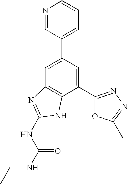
C1=C(C2=CC=CN=C2)C=C(C2=NN=C(C)O2)C2=C1N=C(NC(=O)NCC)N2
